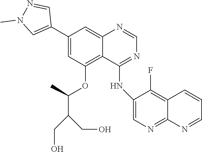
C1=NC2=CC(C3=CN(C)N=C3)=CC(OC(C)C(CO)CO)=C2C(NC2=CN=C3C(=C2F)C=CC=N3)=N1
